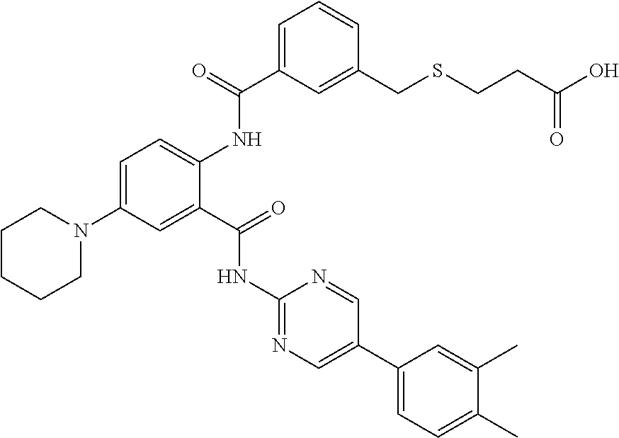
C1=C(N2CCCCC2)C=C(C(=O)NC2=NC=C(C3=CC=C(C)C(C)=C3)C=N2)C(NC(C2=CC=CC(CSCCC(O)=O)=C2)=O)=C1
